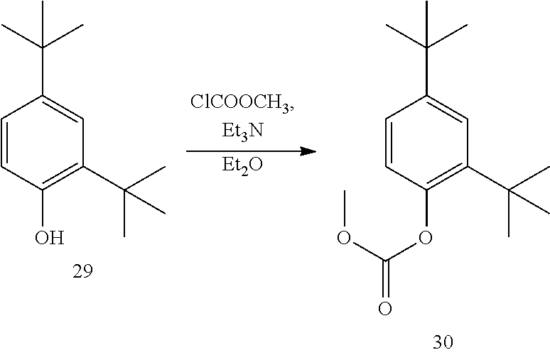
[Et2O].C1=CC(O)=C(C(C)(C)C)C=C1C(C)(C)C.C1=CC(OC(=O)OC)=C(C(C)(C)C)C=C1C(C)(C)C
